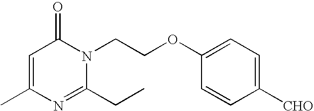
C1=C(C)N=C(CC)N(CCOC2=CC=C([CHO])C=C2)C1=O
